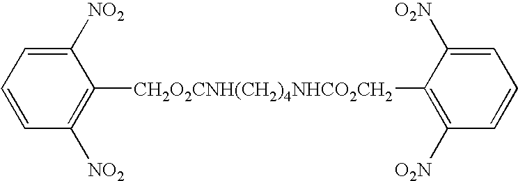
C1([NO2])=CC=CC([NO2])=C1[CH2O2CNH(CH2)4NHCO2CH2]C1=C([O2N])C=CC=C1[O2N]
